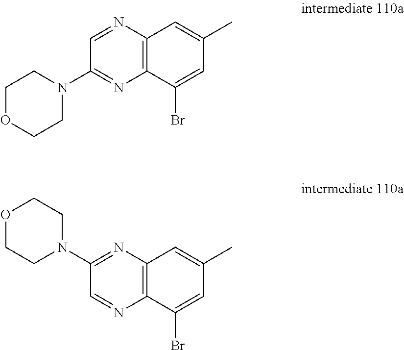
C12=C(N=CC(N3CCOCC3)=N1)C=C(C)C=C2Br.C12=C(N=C(N3CCOCC3)C=N1)C=C(C)C=C2Br
